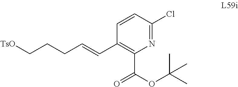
C1(C=CCCC[TsO])=C(C(OC(C)(C)C)=O)N=C(Cl)C=C1
